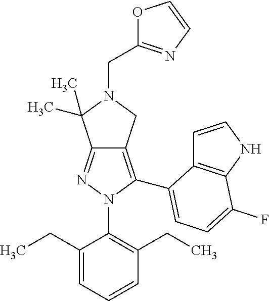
C12=NN(C3=C(CC)C=CC=C3CC)C(C3=CC=C(F)C4=C3C=CN4)=C1CN(CC1=NC=CO1)C2(C)C
